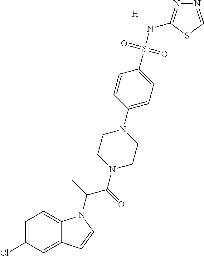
[H].C1=C(Cl)C=C2C(=C1)N(C(C)C(N1CCN(C3=CC=C(S(NC4=NN=CS4)(=O)=O)C=C3)CC1)=O)C=C2
